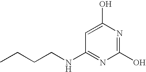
C1(O)=NC(O)=CC(NCCCC)=N1
